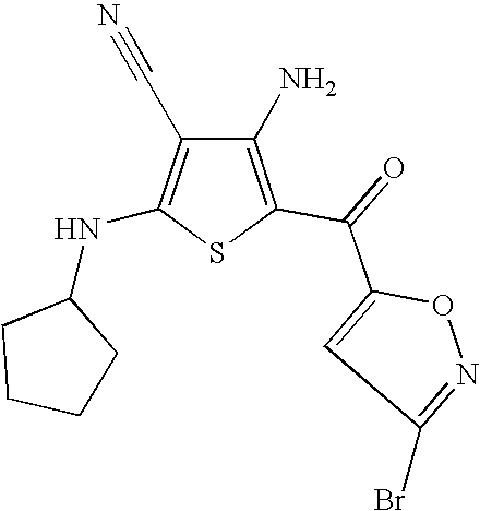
C1(N)=C(C(=O)C2=CC(Br)=NO2)SC(NC2CCCC2)=C1C#N
